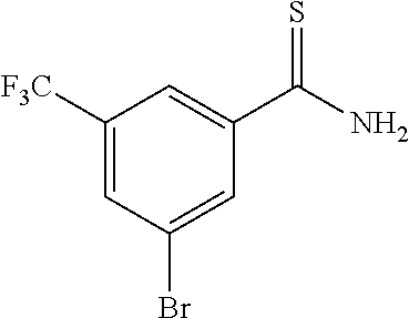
C1([F3C])=CC(Br)=CC(C(N)=S)=C1
